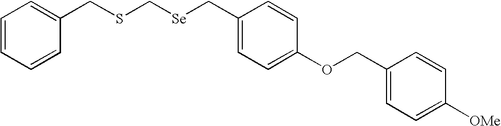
C1=CC=CC(CSC[Se]CC2=CC=C(OCC3=CC=C([OMe])C=C3)C=C2)=C1
